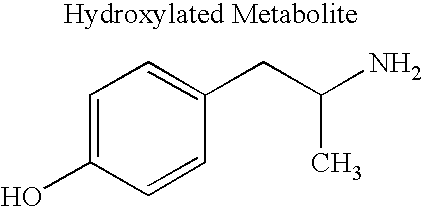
C1=C(O)C=CC(CC(N)C)=C1
